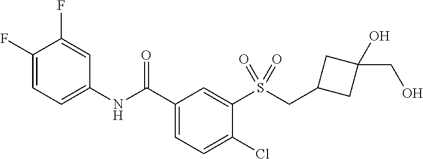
C1(F)=CC=C(NC(C2=CC=C(Cl)C(S(CC3CC(CO)(O)C3)(=O)=O)=C2)=O)C=C1F
